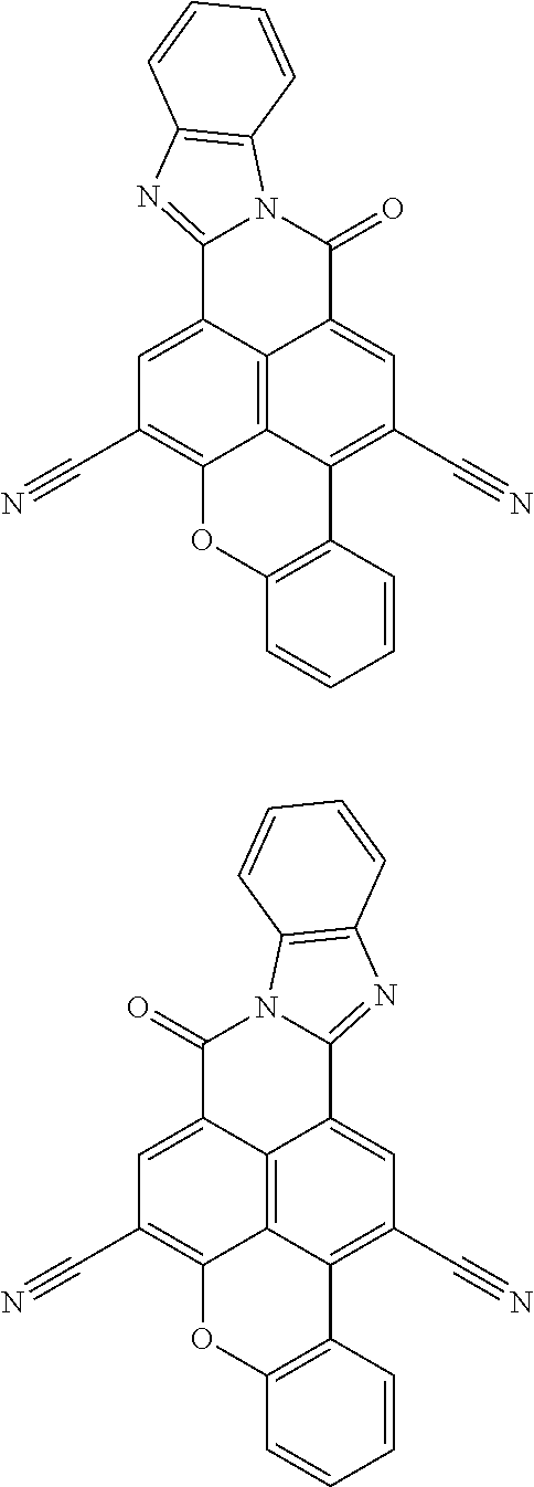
C1=C2C3=C4C(=C1C#N)OC1=C(C4=C(C#N)C=C3C(=O)N3C2=NC2=C3C=CC=C2)C=CC=C1.C1=C2C3=C4C(=C1C#N)C1=C(OC4=C(C#N)C=C3C(=O)N3C2=NC2=C3C=CC=C2)C=CC=C1
